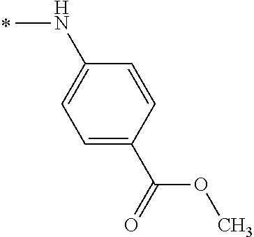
CNC1=CC=C(C(=O)OC)C=C1
